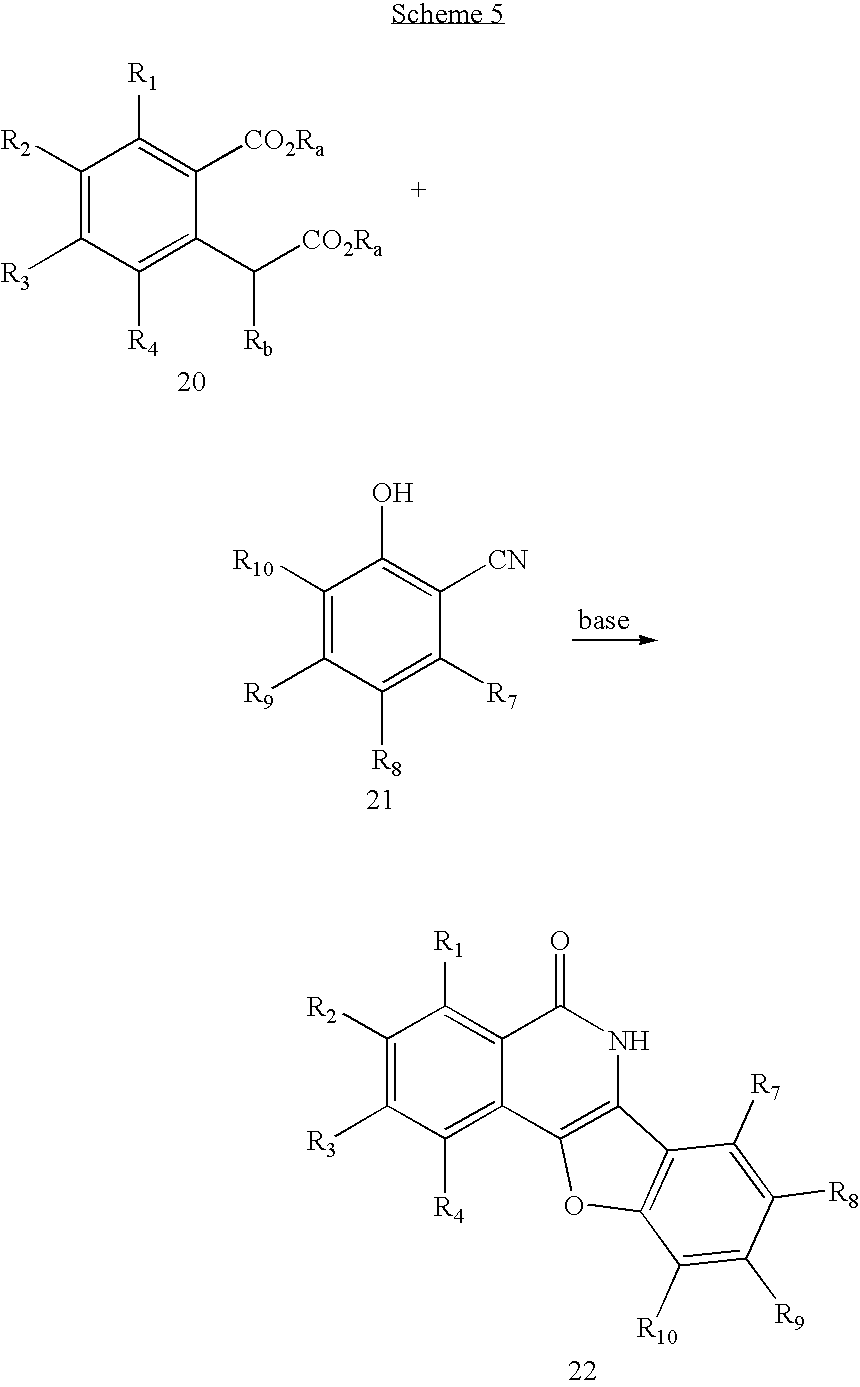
C1([R2])=C([R3])C([R4])=C(C([CO2Ra])[Rb])C([CO2Ra])=C1[R1].C1([R10])=C([R9])C([R8])=C([R7])C([CN])=C1O.C1([R2])=C([R3])C([R4])=C2C(=C1[R1])C(=O)NC1=C2OC2=C1C([R7])=C([R8])C([R9])=C2[R10]
